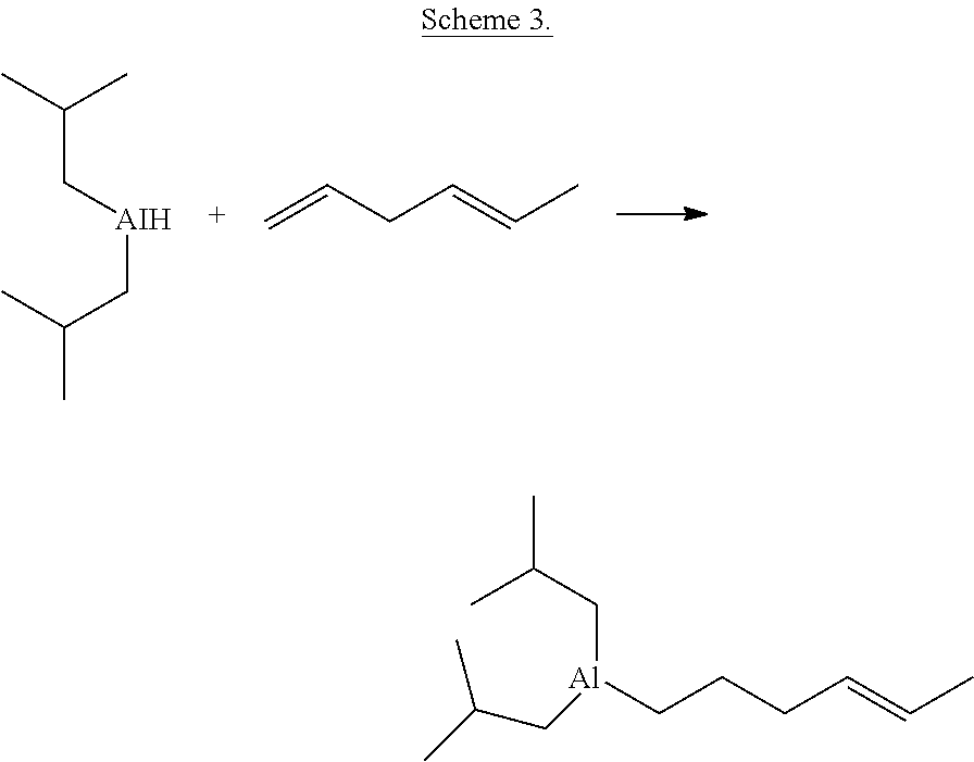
C=CCC=CC.[AIH](CC(C)C)CC(C)C.C([Al](CC(C)C)CCCC=CC)C(C)C
